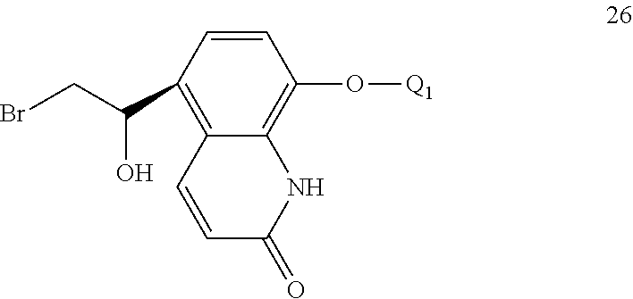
C1=CC(C(CBr)O)=C2C(=C1O[Q1])NC(=O)C=C2
